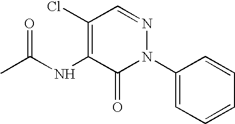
CC(NC1=C(Cl)C=NN(C2=CC=CC=C2)C1=O)=O
